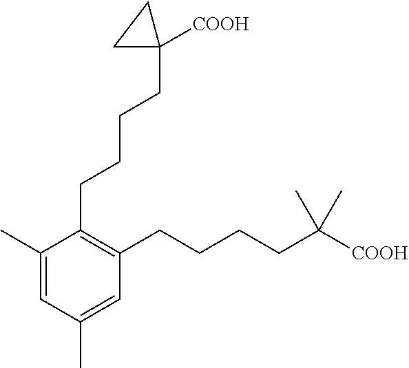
C1=C(C)C(CCCCC2([COOH])CC2)=C(CCCCC(C)(C)[COOH])C=C1C
